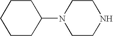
C1CC(N2CCNCC2)CCC1
